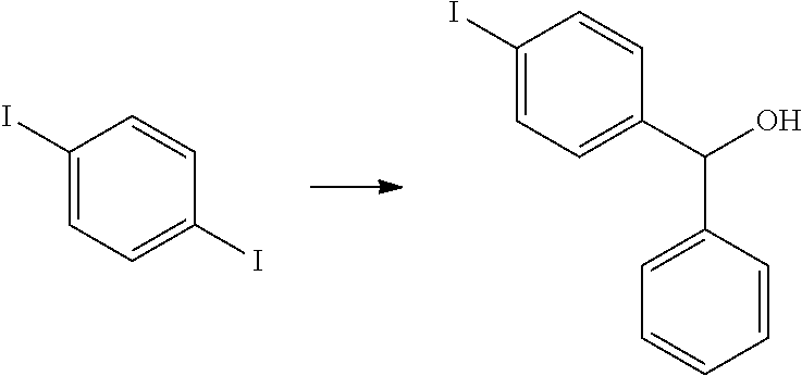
C1(I)=CC=C(I)C=C1.C1(I)=CC=C(C(O)C2=CC=CC=C2)C=C1
